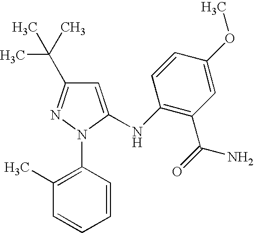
C1=C(NC2=C(C(=O)N)C=C(OC)C=C2)N(C2=C(C)C=CC=C2)N=C1C(C)(C)C
